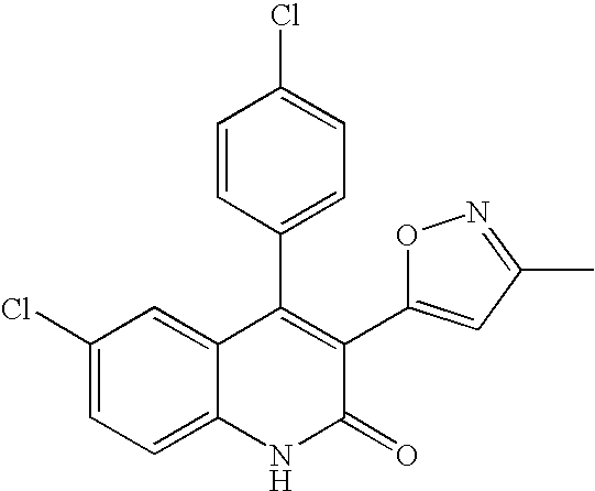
C1(Cl)=CC=C2C(=C1)C(C1=CC=C(Cl)C=C1)=C(C1=CC(C)=NO1)C(=O)N2
